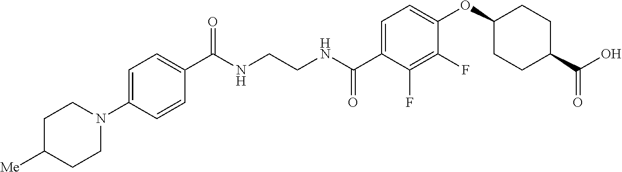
N(CCNC(C1=CC=C(OC2CCC(C(O)=O)CC2)C(F)=C1F)=O)C(=O)C1=CC=C(N2CCC([Me])CC2)C=C1
